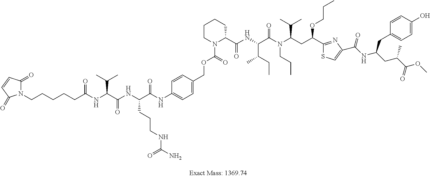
C1CN(C(OCC2=CC=C(NC(C(NC(C(NC(CCCCCN3C(=O)C=CC3=O)=O)C(C)C)=O)CCCNC(N)=O)=O)C=C2)=O)C(C(NC(C(N(C(CC(C2=NC(C(NC(CC(C(OC)=O)C)CC3=CC=C(O)C=C3)=O)=CS2)OCCC)C(C)C)CCC)=O)C(CC)C)=O)CC1
